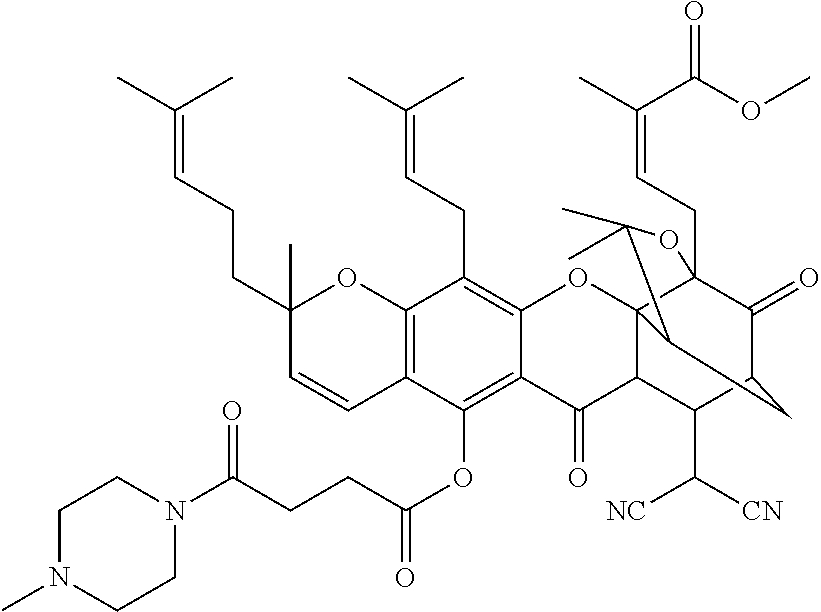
C12=C(C=CC(CCC=C(C)C)(C)O1)C(OC(CCC(N1CCN(C)CC1)=O)=O)=C1C(=C2CC=C(C)C)OC23C4(CC=C(C)C(OC)=O)C(=O)C(CC2C(C)(C)O4)C(C([CN])[NC])C3C1=O
